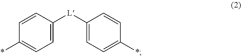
C1=C([L]C2=CC=C(*)C=C2)C=CC(*)=C1
